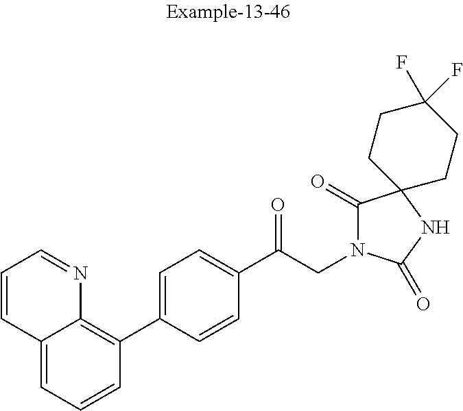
C12=CC=CC(C3=CC=C(C(CN4C(=O)C5(NC4=O)CCC(F)(F)CC5)=O)C=C3)=C1N=CC=C2
